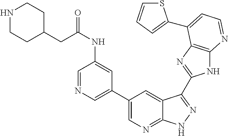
C1(C2=CN=CC(NC(CC3CCNCC3)=O)=C2)=CN=C2C(=C1)C(C1=NC3=C(N1)N=CC=C3C1=CC=CS1)=NN2
